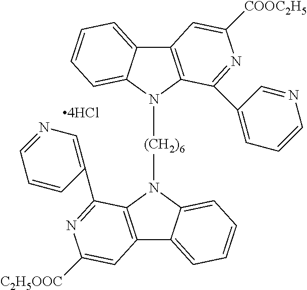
C12=C(N([(CH2)6]N3C4=C(C5=CC=CC=C35)C=C([C2H5OOC])N=C4C3=CN=CC=C3)C3=CC=CC=C13)C(C1=CC=CN=C1)=NC([COOC2H5])=C2
